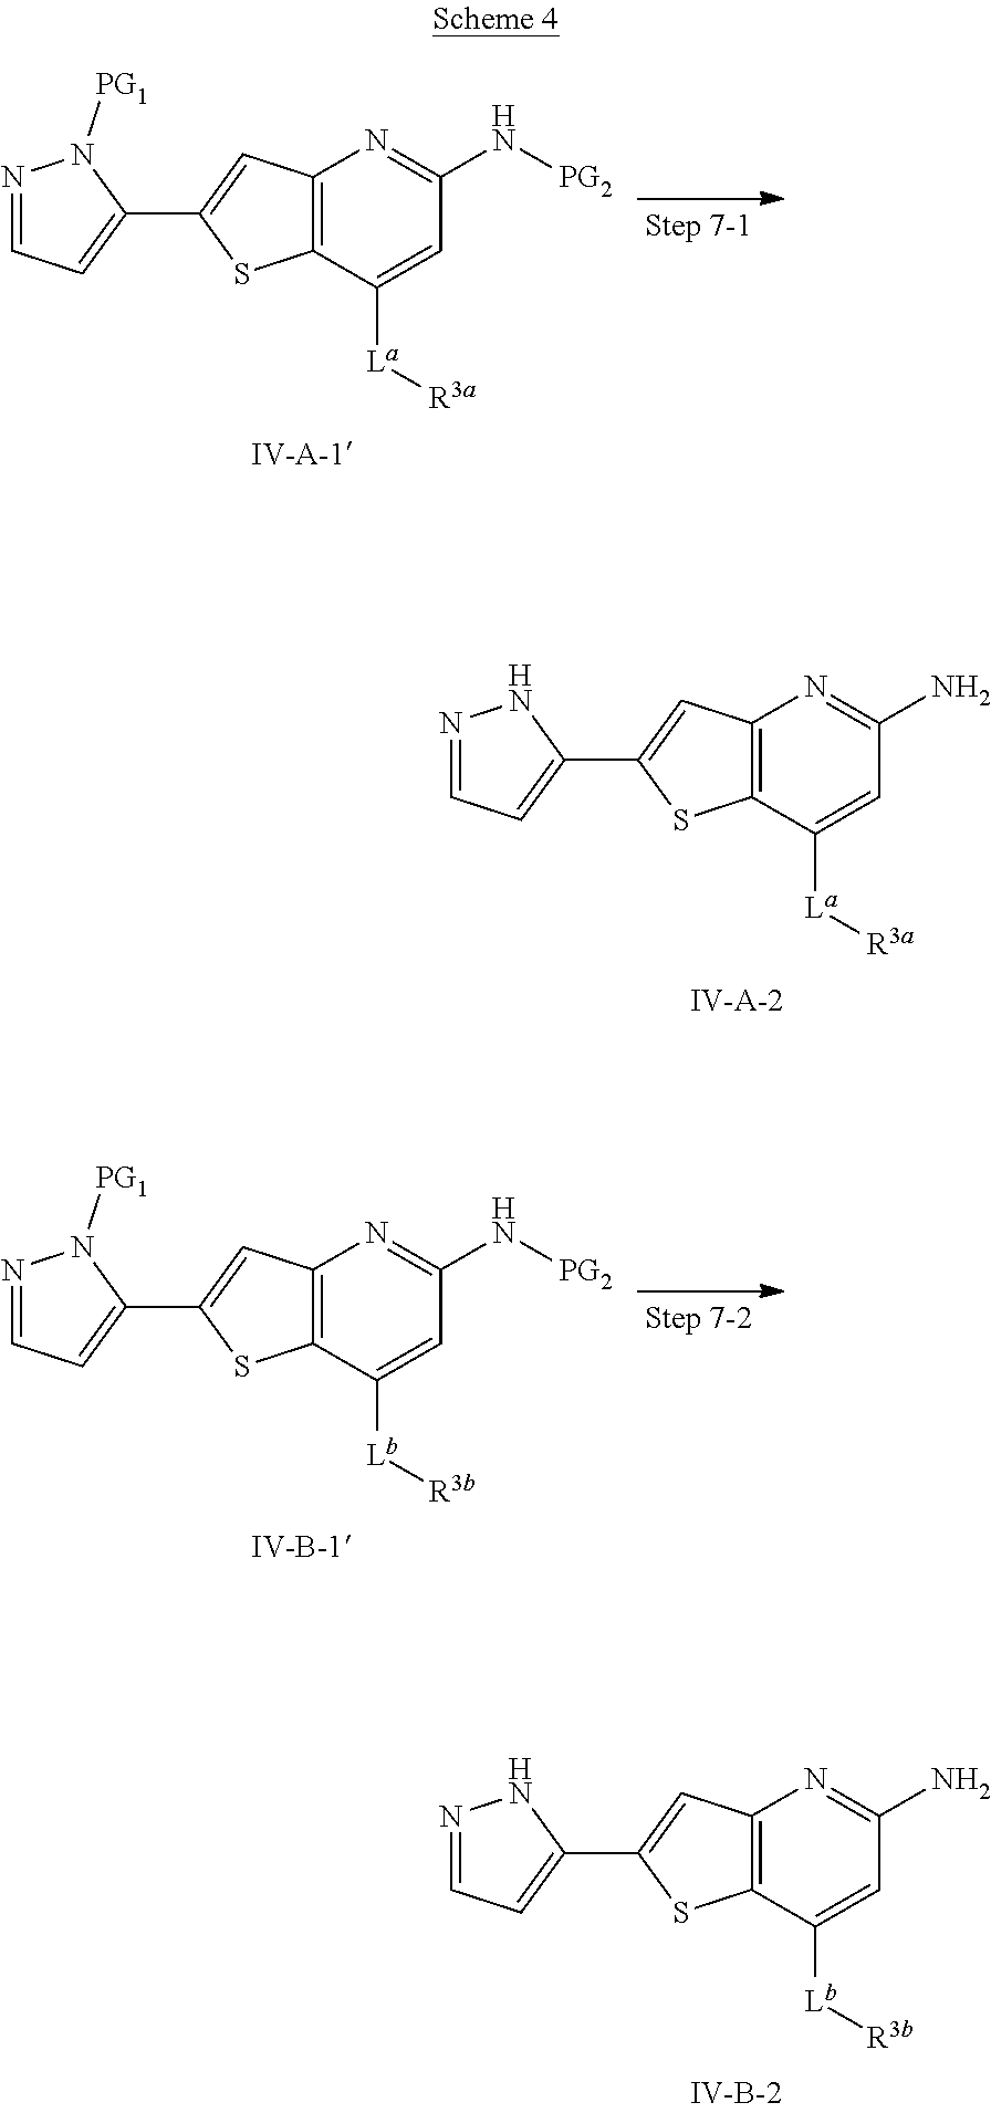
C12=C(C([La][R3a])=CC(N)=N1)SC(C1=CC=NN1)=C2.C12=C(C([Lb][R3b])=CC(N)=N1)SC(C1=CC=NN1)=C2.C12=C(C([La][R3a])=CC(N[PG2])=N1)SC(C1=CC=NN1[PG1])=C2.C12=C(C([Lb][R3b])=CC(N[PG2])=N1)SC(C1=CC=NN1[PG1])=C2
